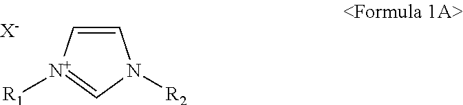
C1=C[N+]([R1])=CN1[R2].[X-]
